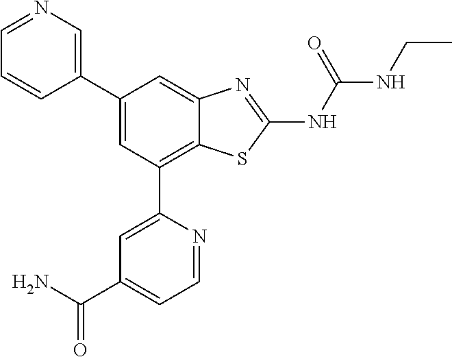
C1(C2=CN=CC=C2)=CC(C2=CC(C(N)=O)=CC=N2)=C2C(=C1)N=C(NC(=O)NCC)S2
